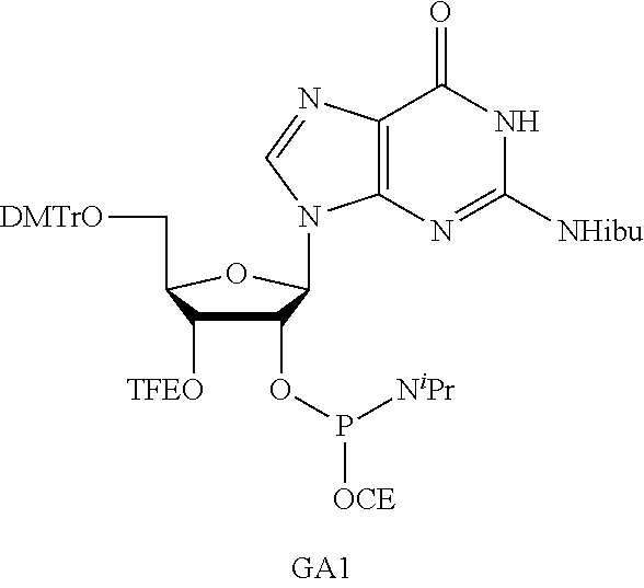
C1(OP([NiPr])[OCE])C([TFEO])C(C[DMTrO])OC1N1C2=C(C(=O)NC([NHibu])=N2)N=C1
